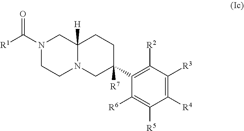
C1(C2([R7])CCC3([H])N(C2)CCN(C([R1])=O)C3)=C([R2])C([R3])=C([R4])C([R5])=C1[R6]
